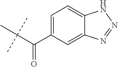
C(C(C1=CC=C2C(=C1)N=NN2)=O)(C)(C)C
